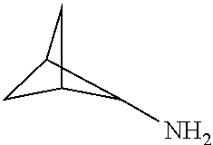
C1C2C(N)C1C2
